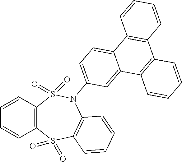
C12=C(C=CC=C1)S(=O)(=O)N(C1=CC=C3C(=C1)C1=C(C4=C3C=CC=C4)C=CC=C1)C1=C(S2(=O)=O)C=CC=C1
